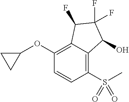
C1(OC2CC2)=C2C(=C(S(=O)(C)=O)C=C1)C(O)C(F)(F)C2F
